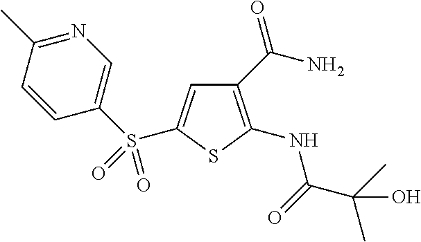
C1(C(N)=O)=C(NC(C(C)(O)C)=O)SC(S(C2=CN=C(C)C=C2)(=O)=O)=C1
